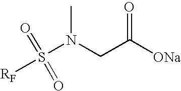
[RF]S(=O)(=O)N(CC([ONa])=O)C
